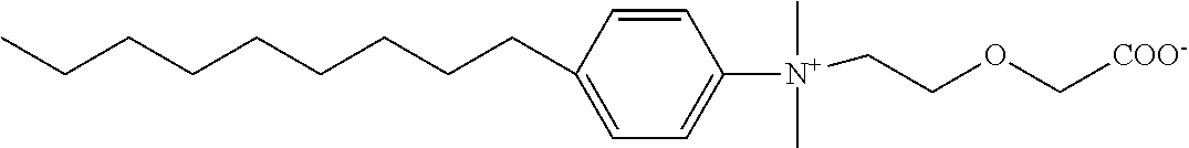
C1=CC(CCCCCCCCC)=CC=C1[N+](CCOC[COO-])(C)C
